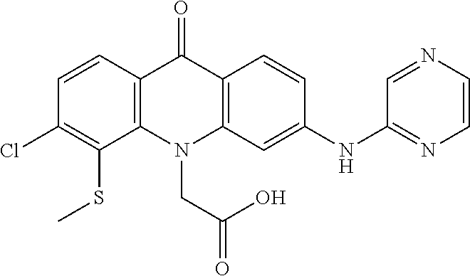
C12=C(N(CC(=O)O)C3=C(C1=O)C=CC(NC1=NC=CN=C1)=C3)C(SC)=C(Cl)C=C2
